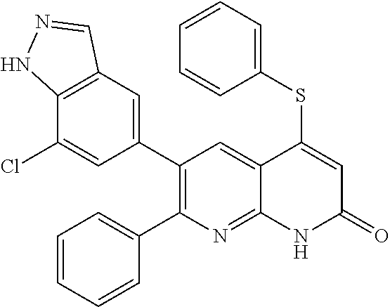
C12=C(C=C(C3=C(C4=CC=CC=C4)N=C4C(=C3)C(SC3=CC=CC=C3)=CC(=O)N4)C=C1Cl)C=NN2
